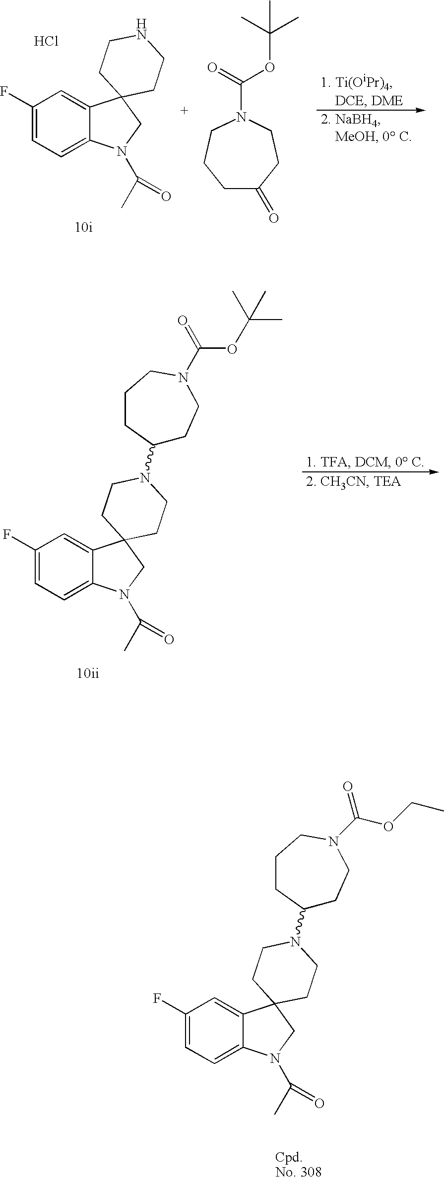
C1(F)=CC=C2C(=C1)C1(CN2C(=O)C)CCNCC1.Cl.C1C(=O)CCN(C(=O)OC(C)(C)C)CC1.C1(F)=CC=C2C(=C1)C1(CN2C(C)=O)CCN(C2CCN(C(=O)OCC)CCC2)CC1.C1(F)=CC=C2C(=C1)C1(CN2C(=O)C)CCN(C2CCN(C(=O)OC(C)(C)C)CCC2)CC1
